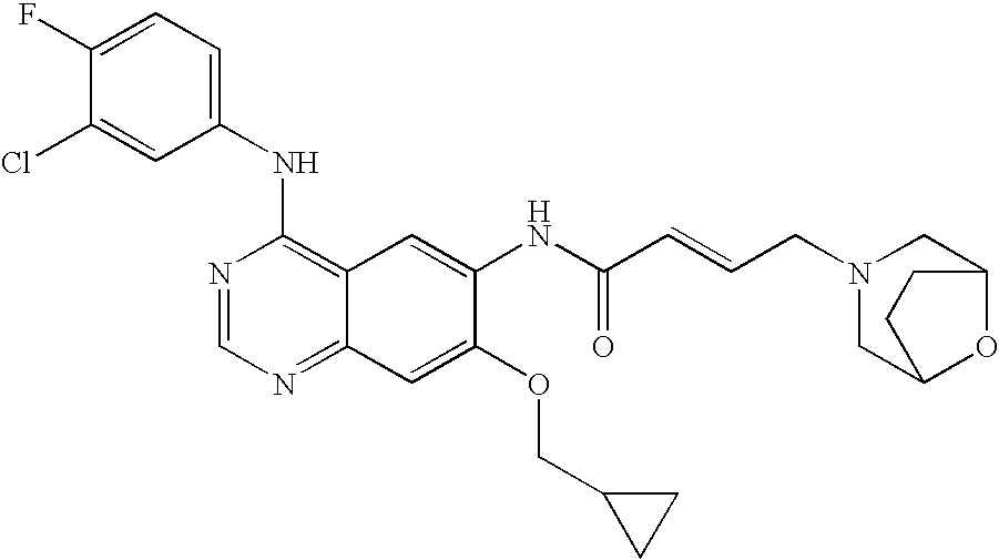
ClC1=CC(NC2=C3C(=NC=N2)C=C(OCC2CC2)C(NC(C=CCN2CC4OC(C2)CC4)=O)=C3)=CC=C1F
